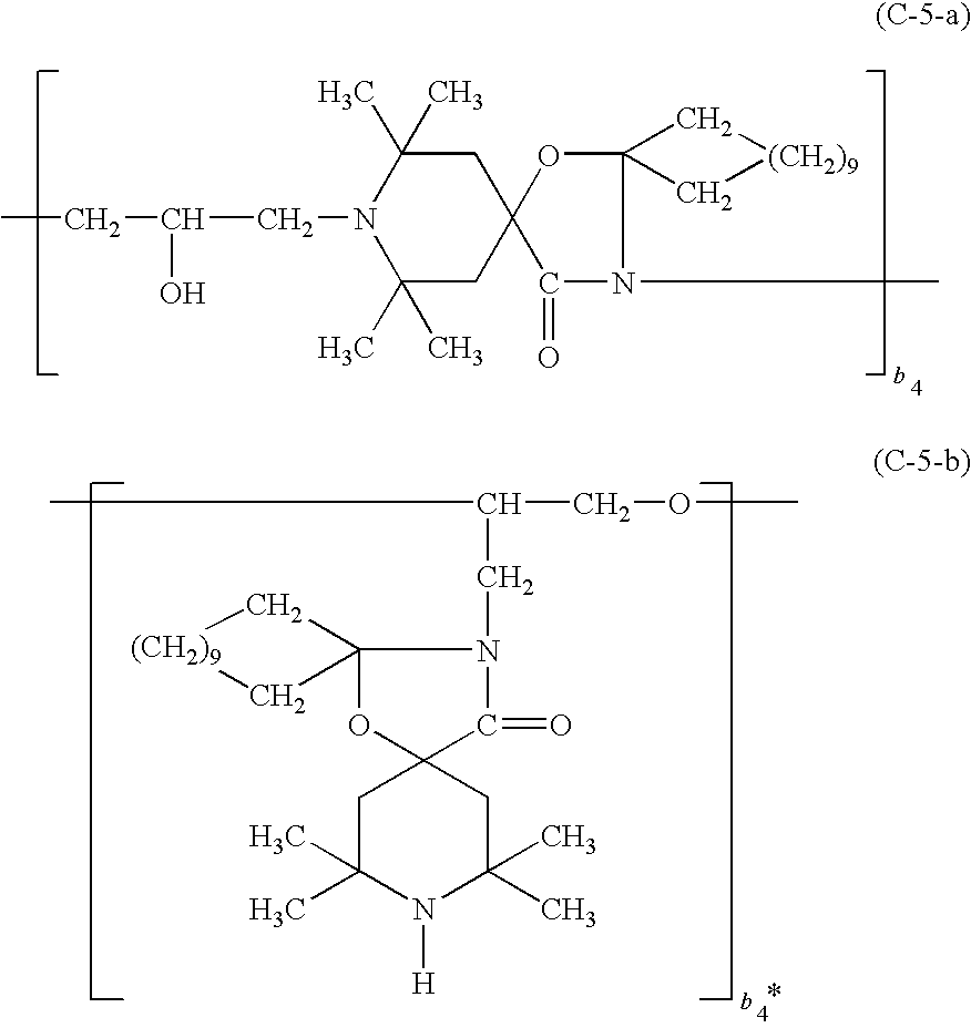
CCC(CN1C(C)(C)CC2(CC1(C)C)OC1(N(C)C2=O)C[(CH2)9]C1)O.O1C2(C(=O)N(CC(COC)C)C13C[(CH2)9]C3)CC(C)(C)N([H])C(C)(C)C2
